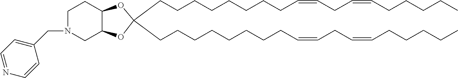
C12C(OC(CCCCCCCCC=CCC=CCCCCC)(CCCCCCCCC=CCC=CCCCCC)O1)CCN(CC1=CC=NC=C1)C2
